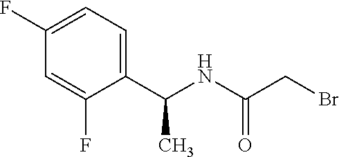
C1(C(NC(CBr)=O)C)=CC=C(F)C=C1F
